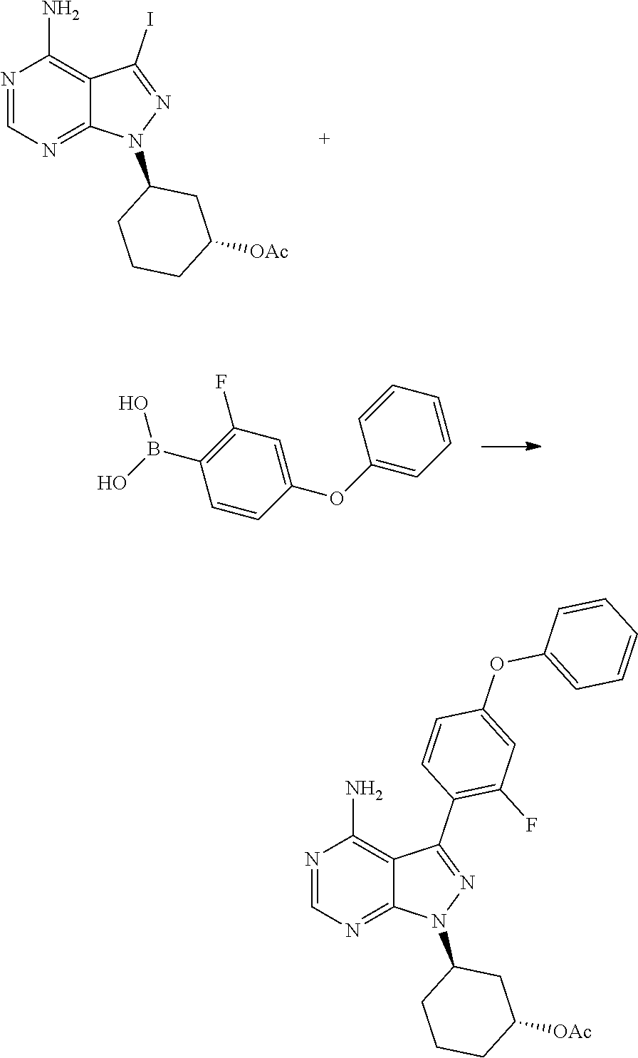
N1=CN=C2C(=C1N)C(I)=NN2C1CCCC([OAc])C1.C1=CC=CC(OC2=CC(F)=C(B(O)O)C=C2)=C1.N1=CN=C2C(=C1N)C(C1=C(F)C=C(OC3=CC=CC=C3)C=C1)=NN2C1CCCC([OAc])C1
